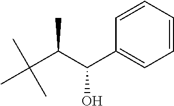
CC(C(C(C1=CC=CC=C1)O)C)(C)C
